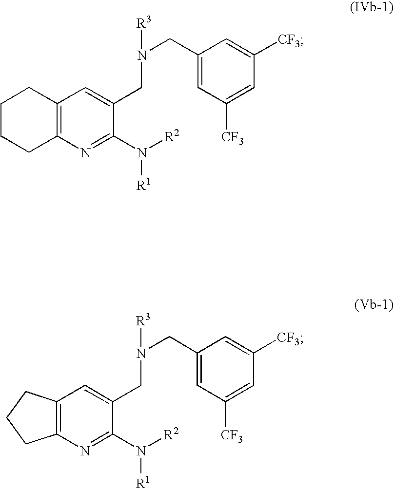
C1C2=C(CCC1)N=C(N([R1])[R2])C(CN(CC1=CC([CF3])=CC([CF3])=C1)[R3])=C2.C12=C(C=C(CN(CC3=CC([CF3])=CC([CF3])=C3)[R3])C(N([R1])[R2])=N1)CCC2
